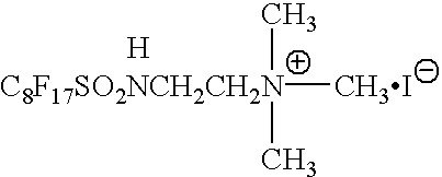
[C8F17SO2NCH2CH2N]([CH3I])(C)C.[H]
